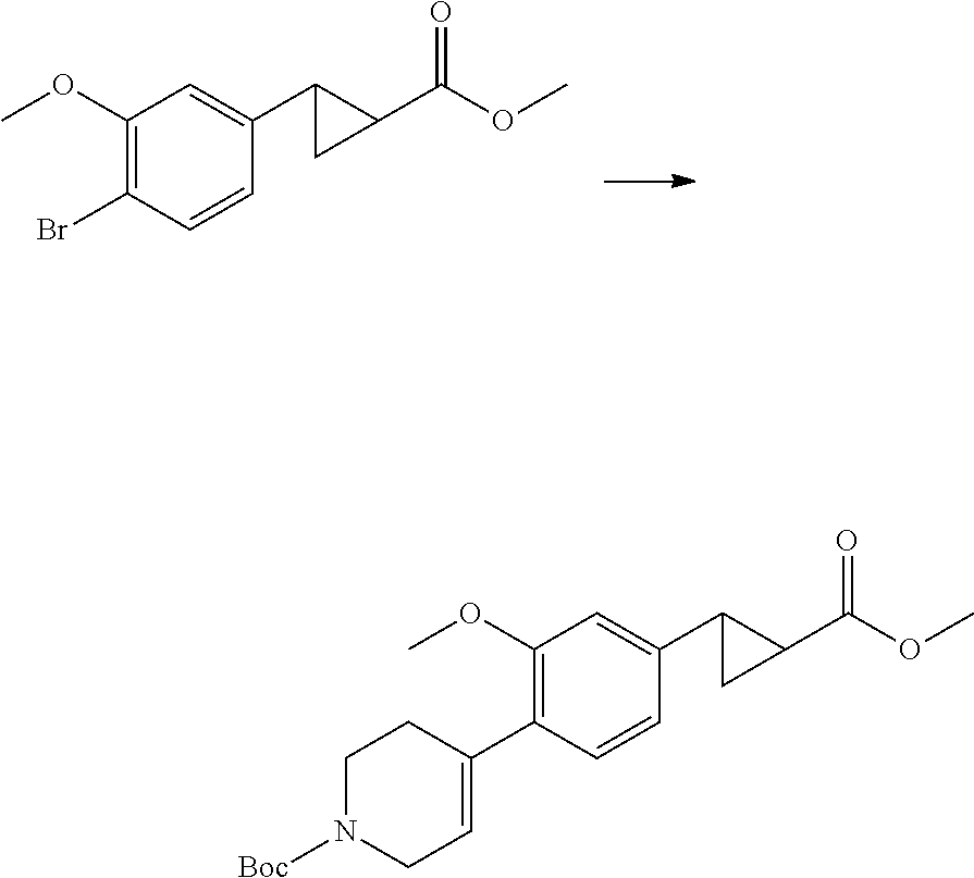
C1(OC)=C(Br)C=CC(C2C(C(OC)=O)C2)=C1.C1(OC)=C(C2=CCN([Boc])CC2)C=CC(C2C(C(OC)=O)C2)=C1
